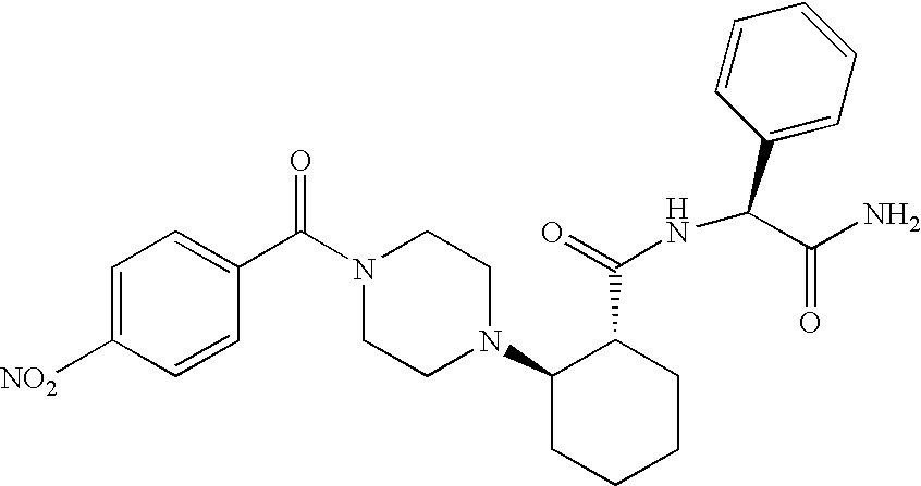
C1=CC(C(N2CCN(C3CCCCC3C(=O)NC(C3=CC=CC=C3)C(N)=O)CC2)=O)=CC=C1[NO2]
